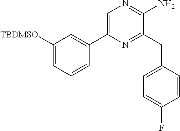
C1([TBDMSO])=CC=CC(C2=CN=C(N)C(CC3=CC=C(F)C=C3)=N2)=C1
